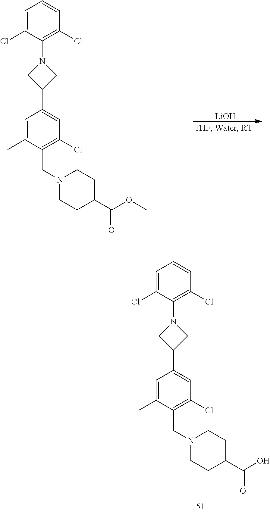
C1=C(Cl)C(N2CC(C3=CC(Cl)=C(CN4CCC(C(OC)=O)CC4)C(C)=C3)C2)=C(Cl)C=C1.[LiOH].C1=C(Cl)C(N2CC(C3=CC(Cl)=C(CN4CCC(C(O)=O)CC4)C(C)=C3)C2)=C(Cl)C=C1
